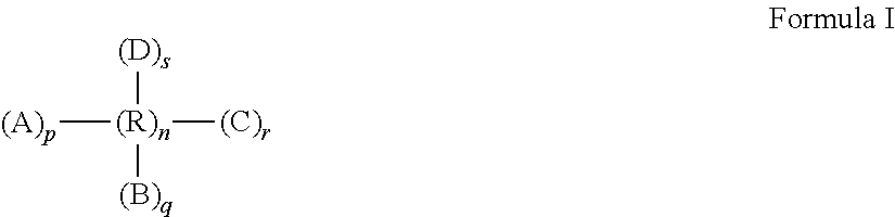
[(R)n]([(C)r])([(D)s])([(B)q])[(A)p]
